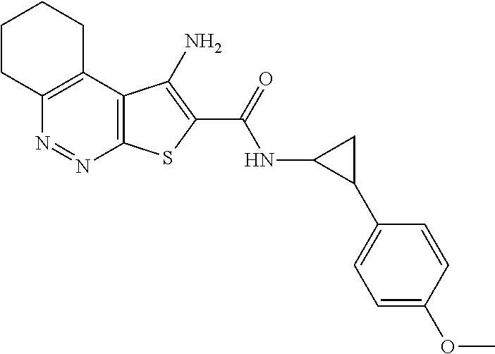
C12=C(C3=C(N=N1)SC(C(=O)NC1C(C4=CC=C(OC)C=C4)C1)=C3N)CCCC2
